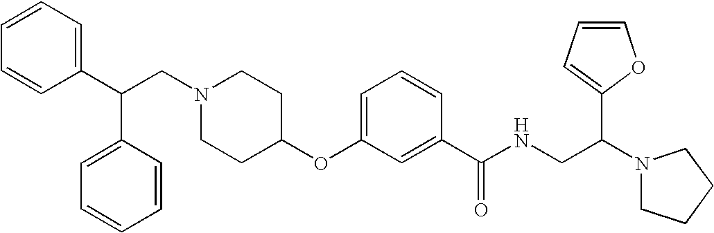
N1(CC(C2=CC=CC=C2)C2=CC=CC=C2)CCC(OC2=CC=CC(C(NCC(N3CCCC3)C3=CC=CO3)=O)=C2)CC1
